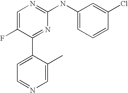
C1=C(F)C(C2=CC=NC=C2C)=NC(NC2=CC=CC(Cl)=C2)=N1
